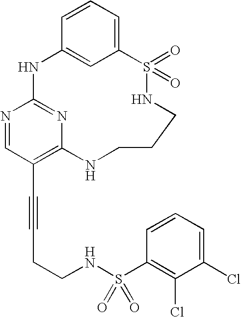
C1=CC=C2C=C1NC1=NC(=C(C#CCCNS(C3=C(Cl)C(Cl)=CC=C3)(=O)=O)C=N1)NCCCNS2(=O)=O
